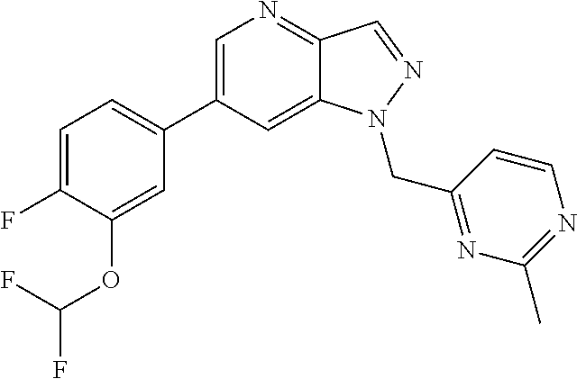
C1=C(C2=CC=C(F)C(OC(F)F)=C2)C=C2C(=N1)C=NN2CC1=NC(C)=NC=C1
